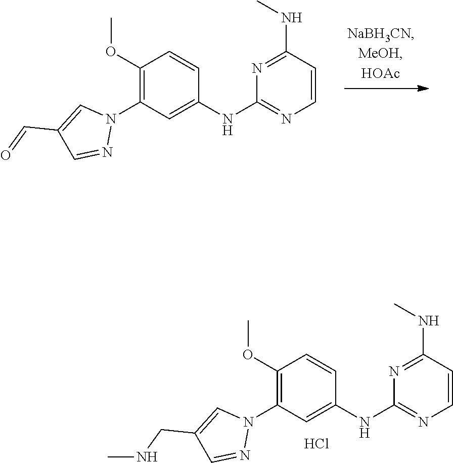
C1(OC)=C(N2C=C(CNC)C=N2)C=C(NC2=NC=CC(NC)=N2)C=C1.Cl.C1(OC)=C(N2C=C(C=O)C=N2)C=C(NC2=NC=CC(NC)=N2)C=C1
